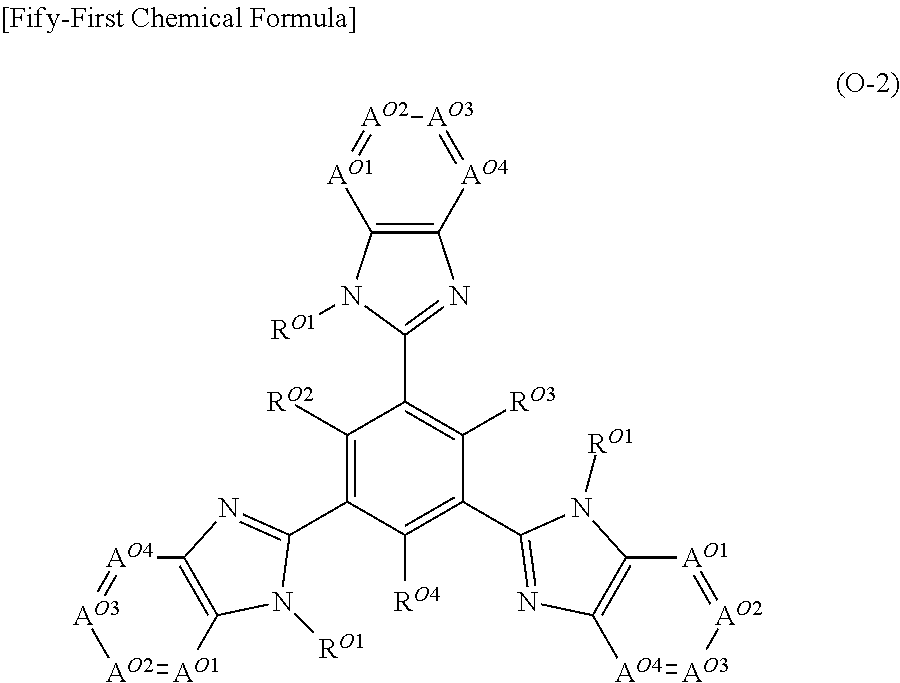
C1([RO2])=C(C2=NC3=C([AO1]=[AO2][AO3]=[AO4]3)N2[RO1])C([RO4])=C(C2=NC3=C([AO1]=[AO2][AO3]=[AO4]3)N2[RO1])C([RO3])=C1C1=NC2=C(N1[RO1])[AO1]=[AO2][AO3]=[AO4]2
